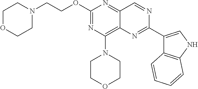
O(C1=NC(N2CCOCC2)=C2C(=N1)C=NC(C1=CNC3=C1C=CC=C3)=N2)CCN1CCOCC1
